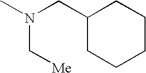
CN(CC1CCCCC1)C[Me]
